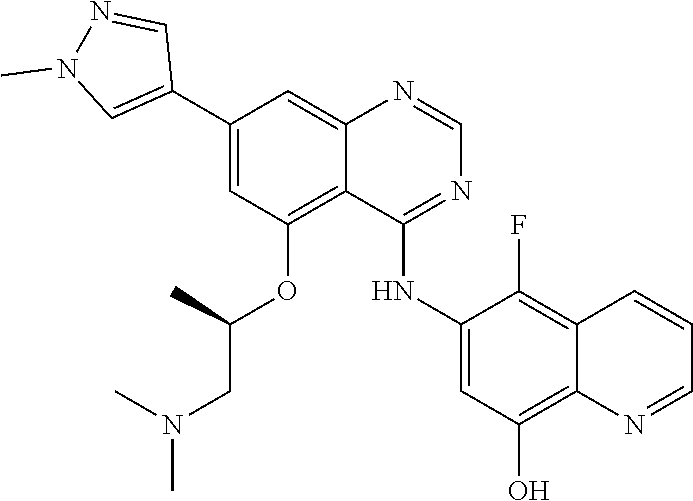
C1=NC2=CC(C3=CN(C)N=C3)=CC(OC(C)CN(C)C)=C2C(NC2=CC(O)=C3C(=C2F)C=CC=N3)=N1
